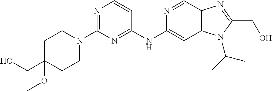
C1(N2CCC(CO)(OC)CC2)=NC=CC(NC2=CC3=C(C=N2)N=C(CO)N3C(C)C)=N1
